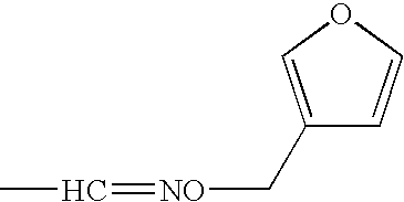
CC=[NO]CC1=COC=C1
